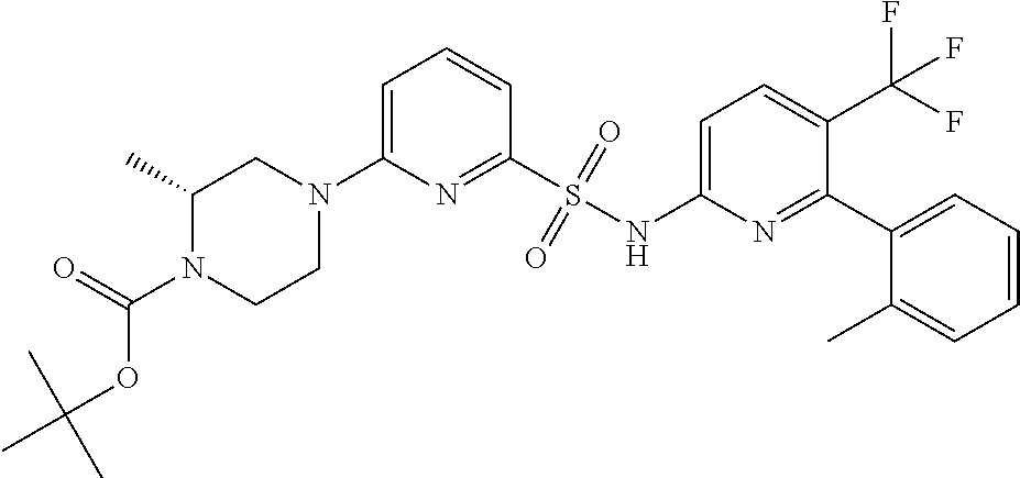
C1=C(N2CC(C)N(C(=O)OC(C)(C)C)CC2)N=C(S(NC2=CC=C(C(F)(F)F)C(C3=CC=CC=C3C)=N2)(=O)=O)C=C1
